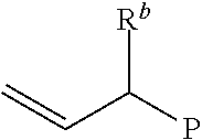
[Rb]C(P)C=C
